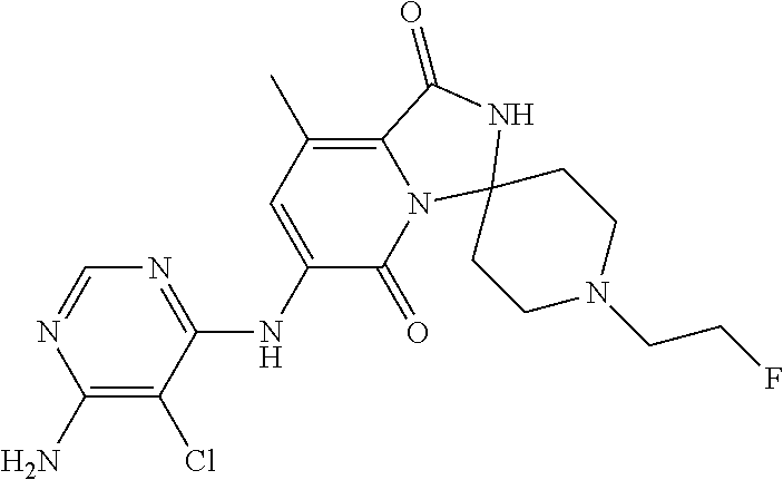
N1=C(NC2=CC(C)=C3N(C2=O)C2(NC3=O)CCN(CCF)CC2)C(Cl)=C(N)N=C1
